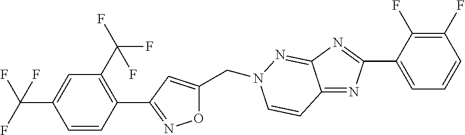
C1(C2=NC3=NN(CC4=CC(C5=C(C(F)(F)F)C=C(C(F)(F)F)C=C5)=NO4)C=CC3=N2)=CC=CC(F)=C1F
